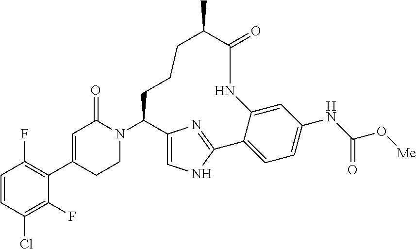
C1=CC(Cl)=C(F)C(C2=CC(=O)N(C3CCCC(C)C(=O)NC4=CC(NC(O[Me])=O)=CC=C4C4=NC3=CN4)CC2)=C1F
